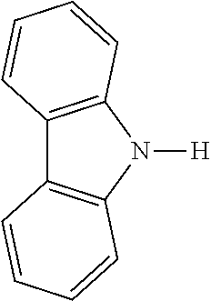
C12=C(N([H])C3=C1C=CC=C3)C=CC=C2
